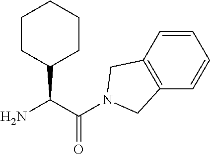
C(C(=O)N1CC2=C(C=CC=C2)C1)(C1CCCCC1)N
